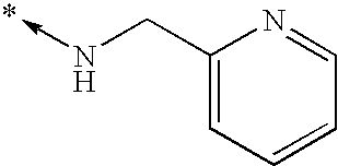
C<-NCC1=CC=CC=N1
